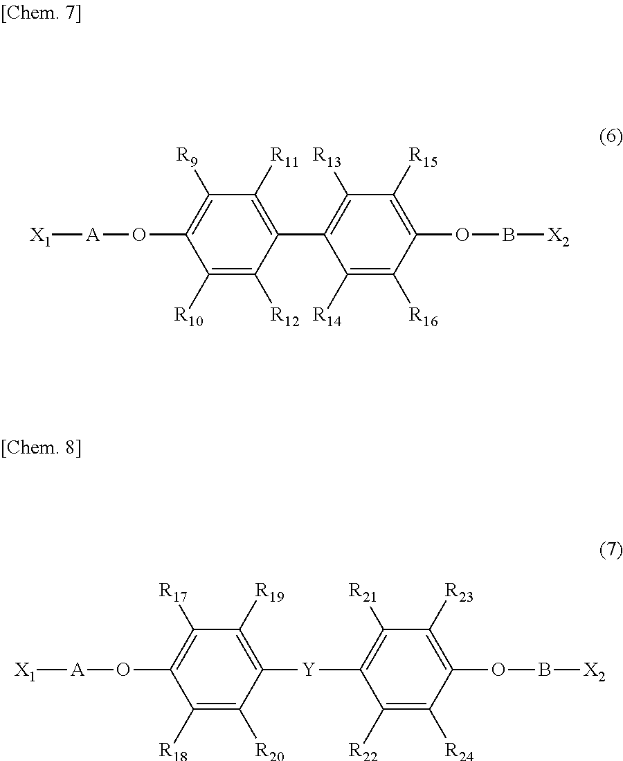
C1([R10])=C([R12])C(C2=C([R13])C([R15])=C(OB[X2])C([R16])=C2[R14])=C([R11])C([R9])=C1O[A][X1].C1([R18])=C([R20])C([Y]C2=C([R21])C([R23])=C(OB[X2])C([R24])=C2[R22])=C([R19])C([R17])=C1O[A][X1]
